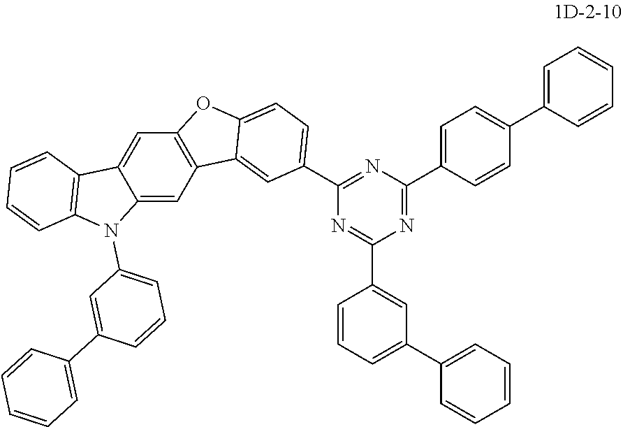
C12=CC3=C(C=C1C1=C(N2C2=CC=CC(C4=CC=CC=C4)=C2)C=CC=C1)OC1=CC=C(C2=NC(C4=CC=C(C5=CC=CC=C5)C=C4)=NC(C4=CC(C5=CC=CC=C5)=CC=C4)=N2)C=C31
